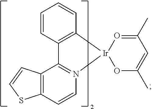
C1=CC2=C(C=C1)[Ir]1(N3=C2C2=C(C=C3)SC=C2)OC(C)=CC(C)=O1
